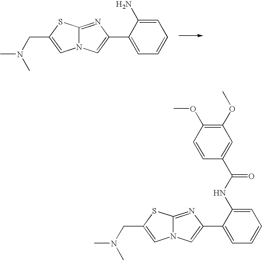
C12=NC(C3=CC=CC=C3N)=CN1C=C(CN(C)C)S2.C12=NC(C3=CC=CC=C3NC(C3=CC(OC)=C(OC)C=C3)=O)=CN1C=C(CN(C)C)S2
